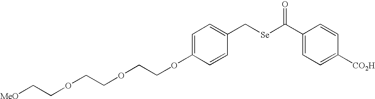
C1=C(OCCOCCOCC[MeO])C=CC(C[Se]C(C2=CC=C([CO2H])C=C2)=O)=C1
